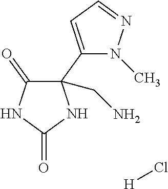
C1(=O)C(C2=CC=NN2C)(CN)NC(=O)N1.[H]Cl
